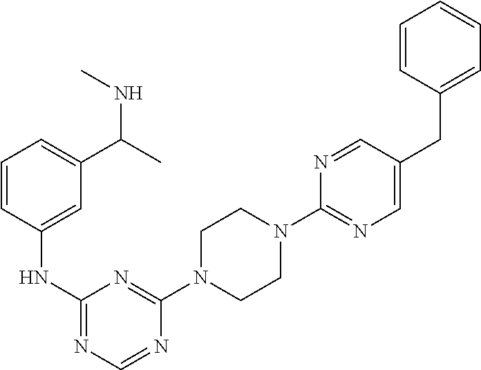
C1(N2CCN(C3=NC(NC4=CC(C(C)NC)=CC=C4)=NC=N3)CC2)=NC=C(CC2=CC=CC=C2)C=N1
